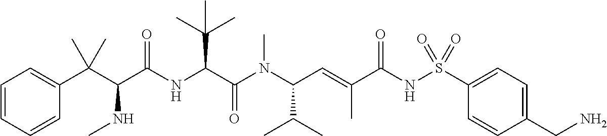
NCC1=CC=C(S(NC(C(=CC(N(C(C(NC(C(C(C2=CC=CC=C2)(C)C)NC)=O)C(C)(C)C)=O)C)C(C)C)C)=O)(=O)=O)C=C1
